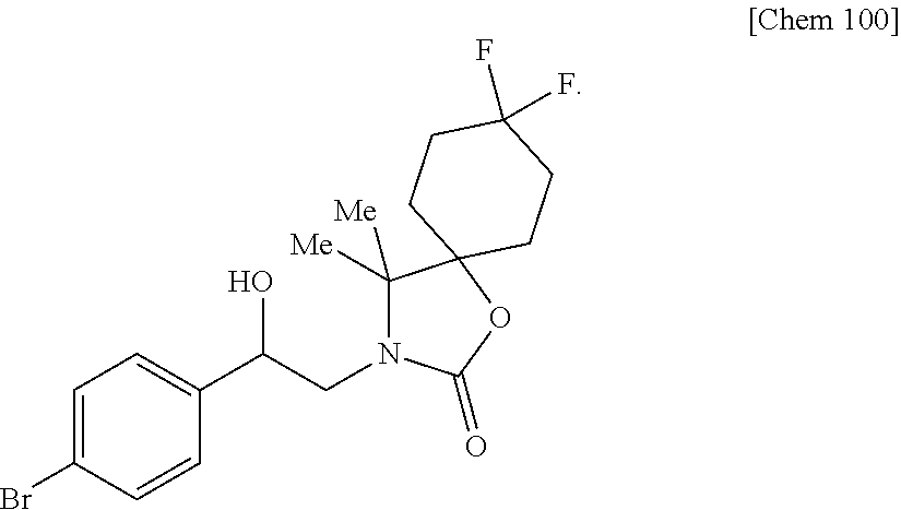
C1=C(Br)C=CC(C(CN2C([Me])([Me])C3(OC2=O)CCC(F)(F)CC3)O)=C1
